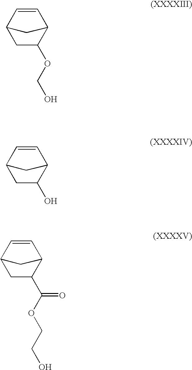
C1=CC2CC(OCO)C1C2.C1=CC2CC(O)C1C2.C1=CC2CC(C(OCCO)=O)C1C2
